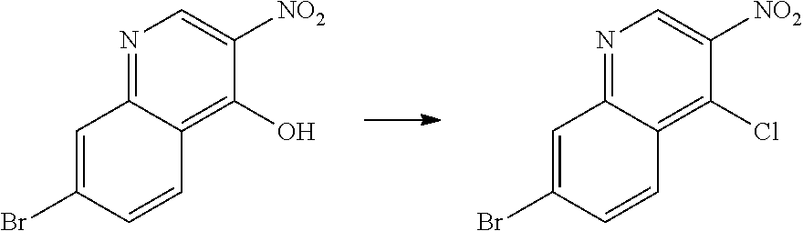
N1=C2C(=C(O)C([NO2])=C1)C=CC(Br)=C2.N1=C2C(=C(Cl)C([NO2])=C1)C=CC(Br)=C2
